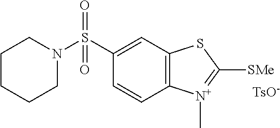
C1(S(N2CCCCC2)(=O)=O)=CC2=C(C=C1)[N+](C)=C([SMe])S2.[TsO-]
